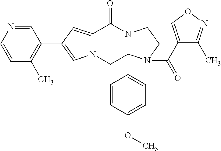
N12C(=CC(C3=C(C)C=CN=C3)=C1)C(=O)N1C(C3=CC=C(OC)C=C3)(C2)N(C(C2=CON=C2C)=O)CC1
